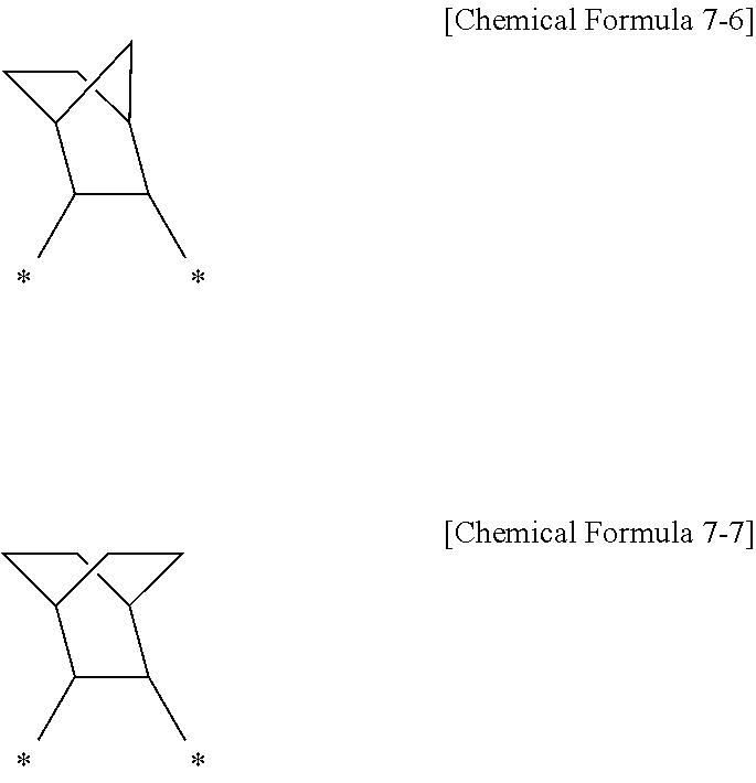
C1C2C(C)C(C)C(C1)C2.C1CC2C(C)C(C)C1CC2
